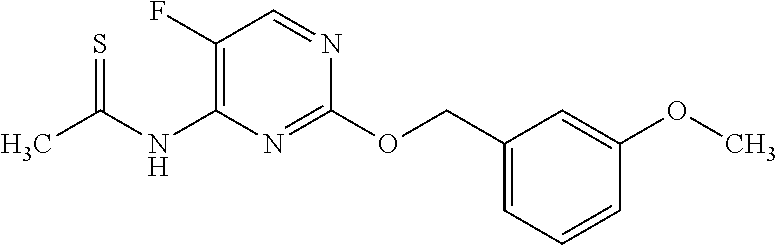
C1(F)=C(NC(C)=S)N=C(OCC2=CC=CC(OC)=C2)N=C1
